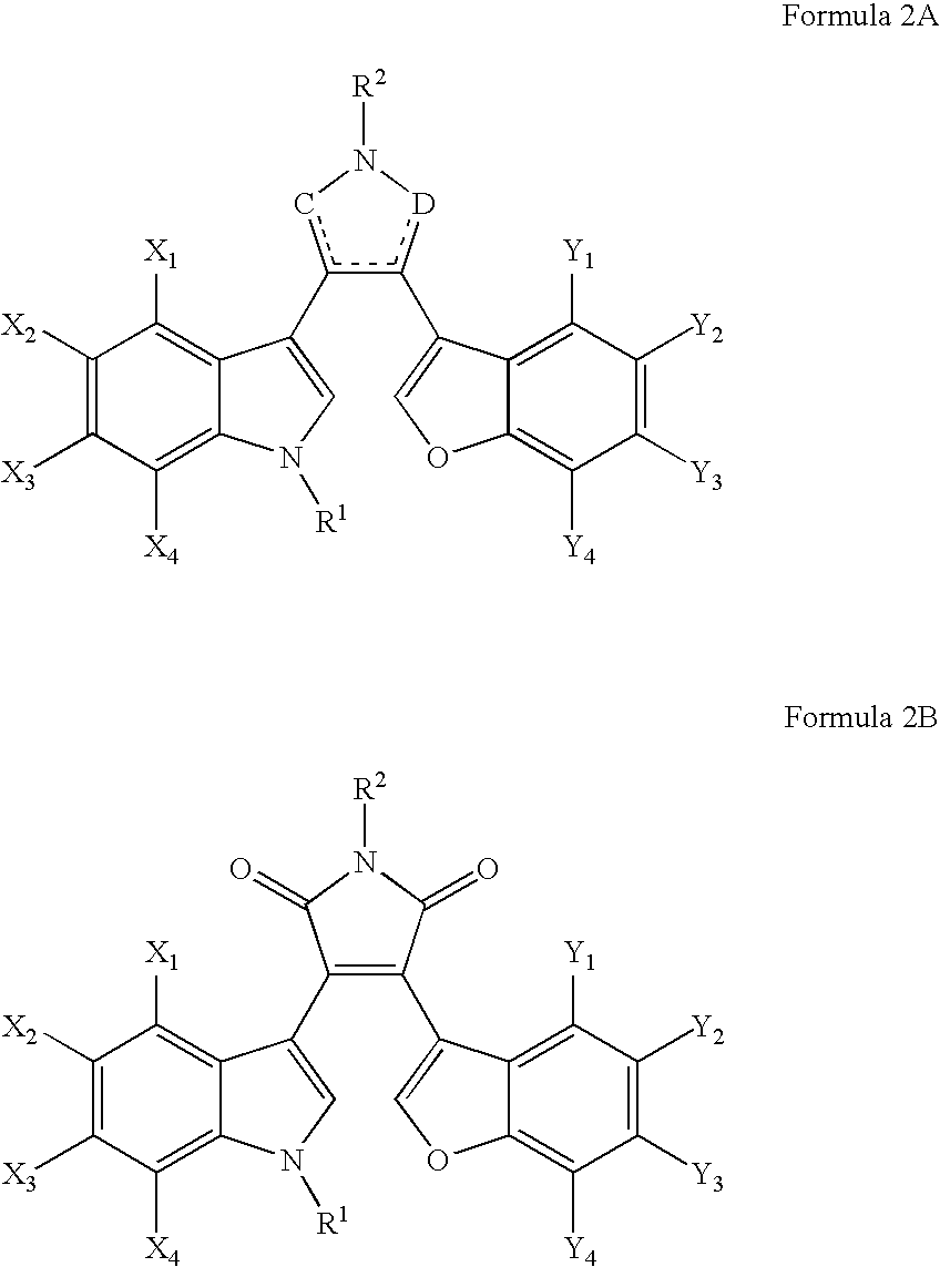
C12=C([Y4])C([Y3])=C([Y2])C([Y1])=C1C(c1c(C3=CN([R1])C4=C([X4])C([X3])=C([X2])C([X1])=C43)cN([R2])[D]1)=CO2.C12=C([Y4])C([Y3])=C([Y2])C([Y1])=C1C(C1=C(C3=CN([R1])C4=C([X4])C([X3])=C([X2])C([X1])=C43)C(=O)N([R2])C1=O)=CO2
